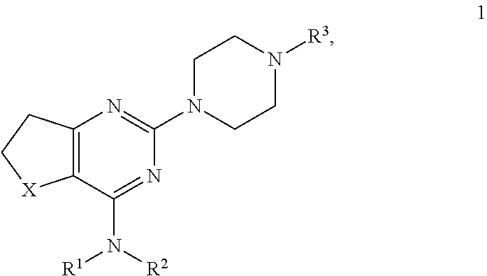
C12=C(C(N([R2])[R1])=NC(N3CCN([R3])CC3)=N1)[X]CC2
